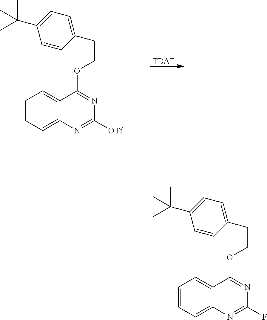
[TBAF].C1=CC=C2C(=C1)C(OCCC1=CC=C(C(C)(C)C)C=C1)=NC([OTf])=N2.C1=CC=C2C(=C1)C(OCCC1=CC=C(C(C)(C)C)C=C1)=NC(F)=N2
